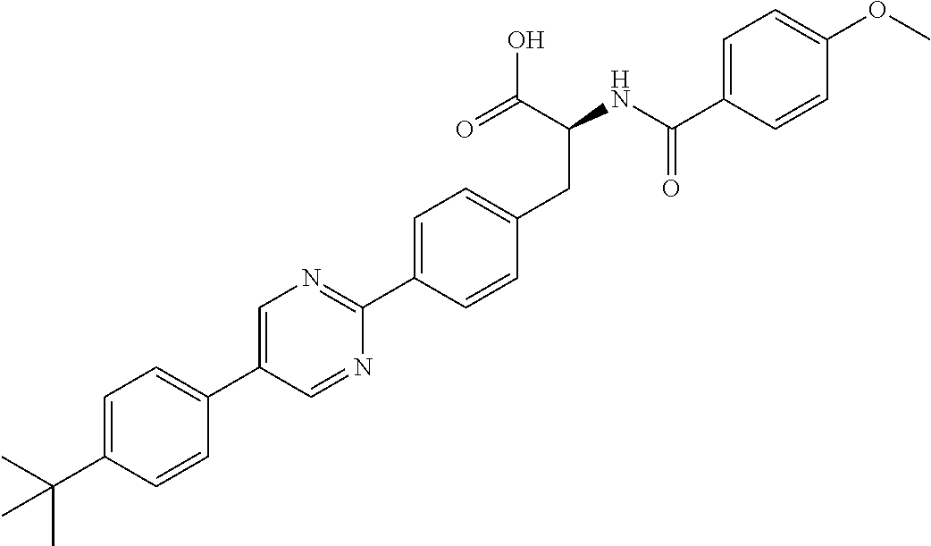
CC(C1=CC=C(C2=CN=C(C3=CC=C(CC(C(O)=O)NC(=O)C4=CC=C(OC)C=C4)C=C3)N=C2)C=C1)(C)C
